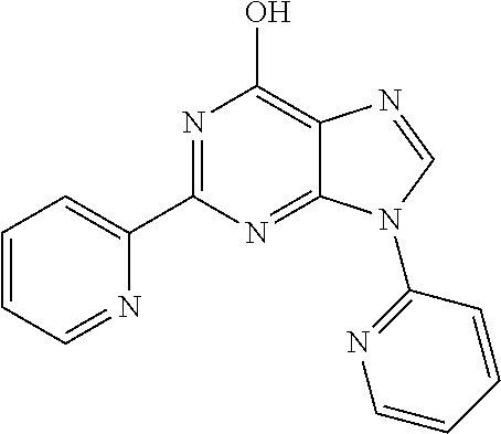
C1(C2=NC(O)=C3C(=N2)N(C2=NC=CC=C2)C=N3)=CC=CC=N1
